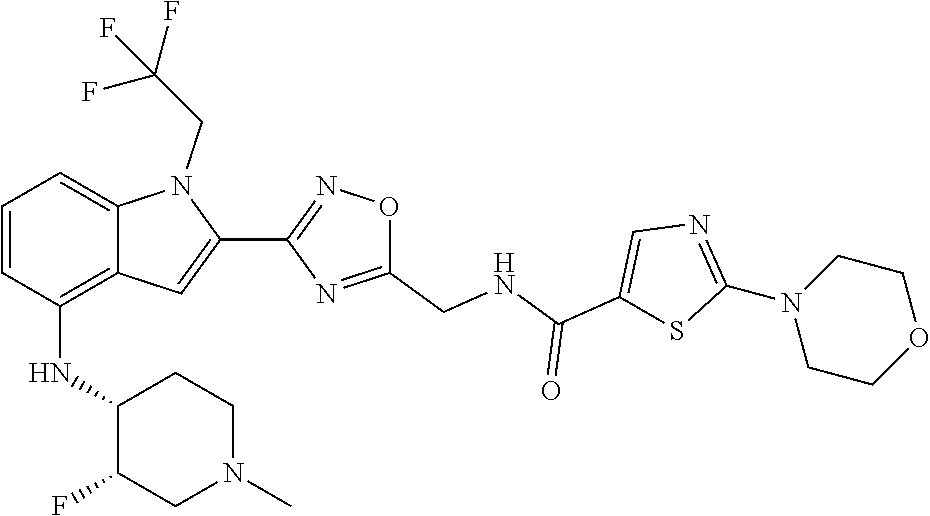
N1=C(N2CCOCC2)SC(C(=O)NCC2=NC(C3=CC4=C(NC5C(F)CN(C)CC5)C=CC=C4N3CC(F)(F)F)=NO2)=C1
